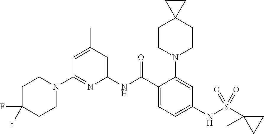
C1(N2CCC(F)(F)CC2)=NC(NC(C2=CC=C(NS(C3(C)CC3)(=O)=O)C=C2N2CCC3(CC2)CC3)=O)=CC(C)=C1
